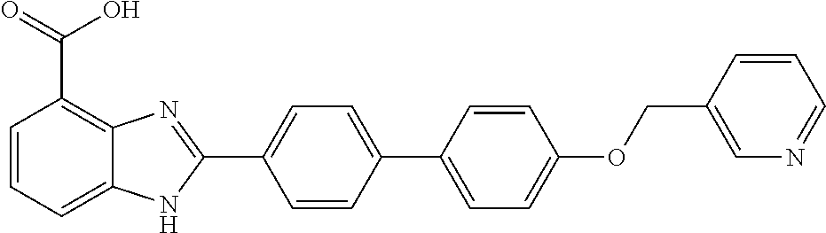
C1=CC(C2=CC=C(OCC3=CN=CC=C3)C=C2)=CC=C1C1=NC2=C(C(=O)O)C=CC=C2N1
